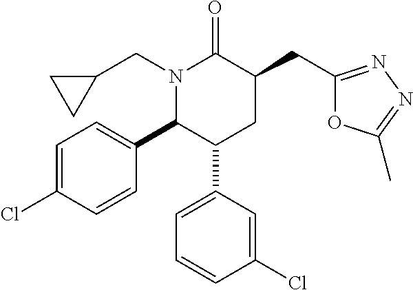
N1(CC2CC2)C(C2=CC=C(Cl)C=C2)C(C2=CC=CC(Cl)=C2)CC(CC2=NN=C(C)O2)C1=O
